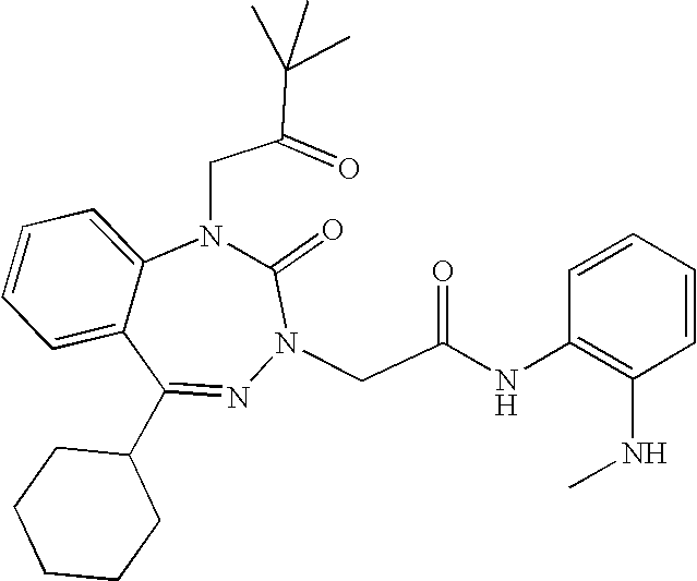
C1=CC=C2C(=C1)N(CC(=O)C(C)(C)C)C(=O)N(CC(NC1=C(NC)C=CC=C1)=O)N=C2C1CCCCC1
